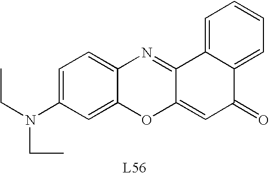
C1=C(N(CC)CC)C=C2C(=C1)N=C1C(=CC(=O)C3=CC=CC=C13)O2
